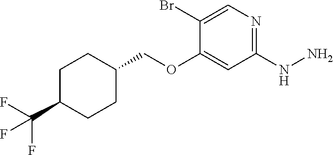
C1(NN)=NC=C(Br)C(OCC2CCC(C(F)(F)F)CC2)=C1
